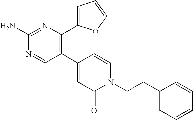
C1(C2=C(C3=CC=CO3)N=C(N)N=C2)=CC(=O)N(CCC2=CC=CC=C2)C=C1
